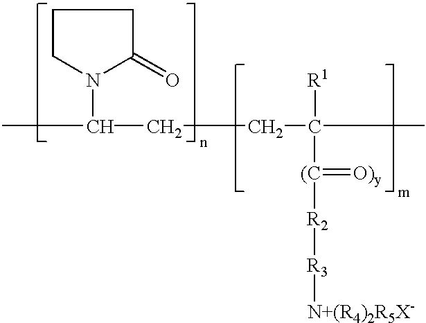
C1CN(C(CCC([R1])(C)[(C](=[O)y])[R2][R3][N+(R4)2R5X-])C)C(=O)C1
